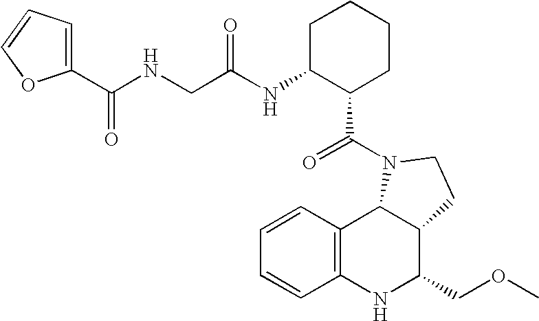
C1=CC2=C(C=C1)NC(COC)C1C2N(C(=O)C2CCCCC2NC(CNC(C2=CC=CO2)=O)=O)CC1
